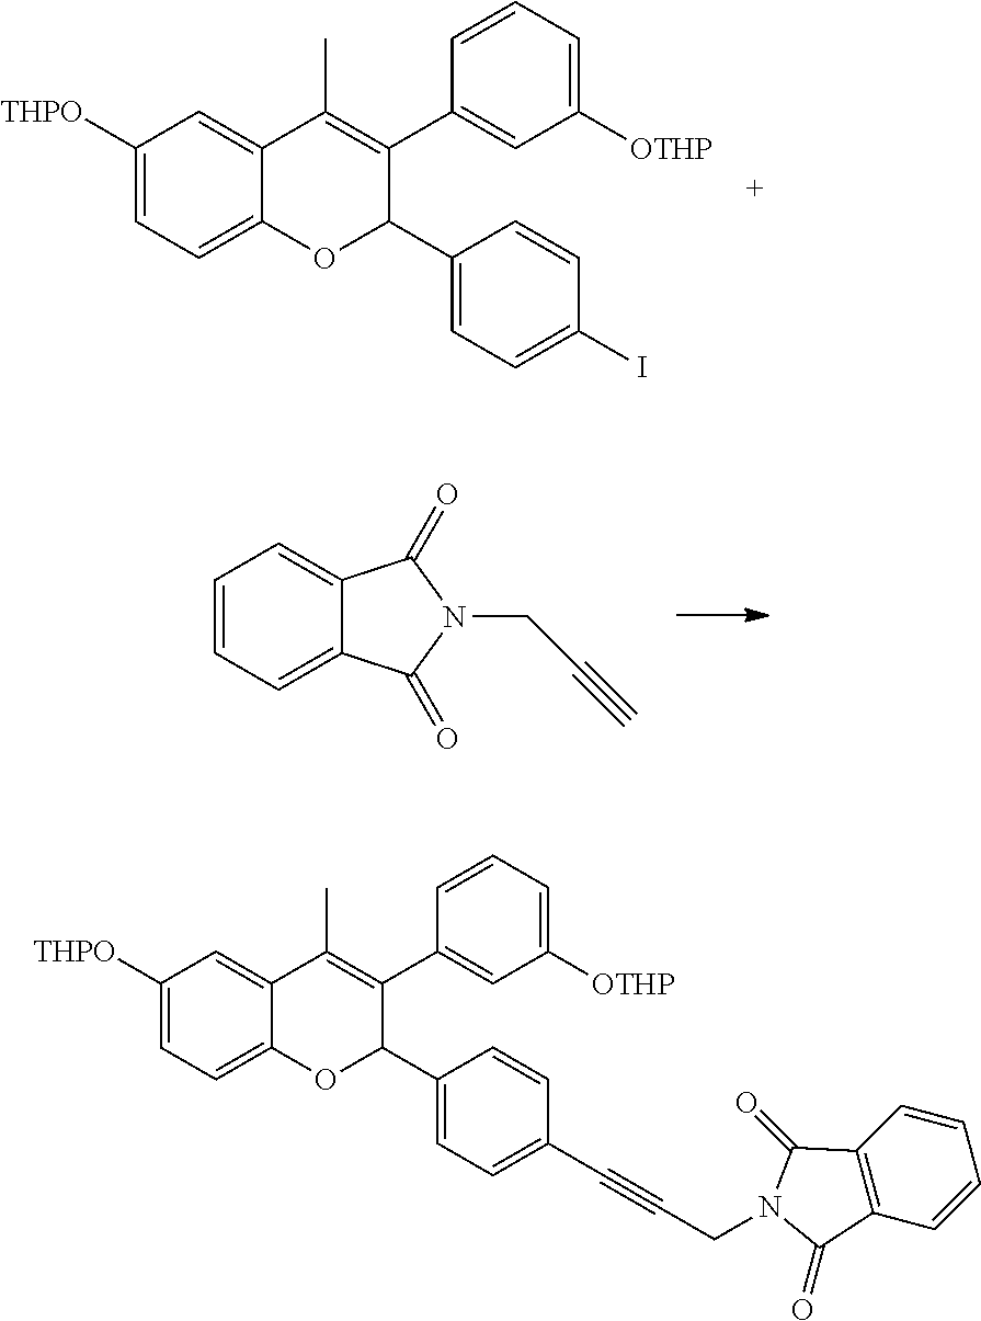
C1([THPO])=CC=C2C(=C1)C(C)=C(C1=CC([OTHP])=CC=C1)C(C1=CC=C(I)C=C1)O2.C1=CC=C2C(=C1)C(=O)N(CC#C)C2=O.C1([THPO])=CC=C2C(=C1)C(C)=C(C1=CC([OTHP])=CC=C1)C(C1=CC=C(C#CCN3C(=O)C4=C(C=CC=C4)C3=O)C=C1)O2
